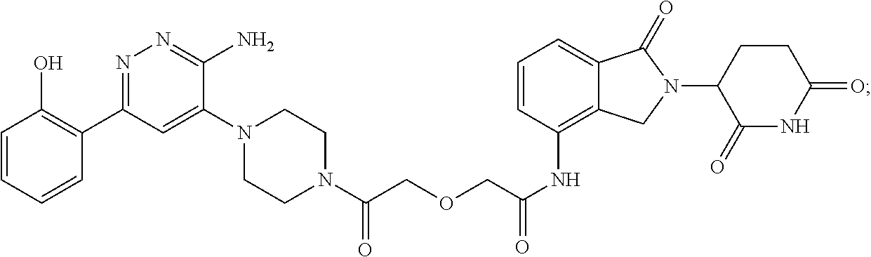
C(C(NC1=C2C(=CC=C1)C(=O)N(C1C(=O)NC(=O)CC1)C2)=O)OCC(N1CCN(C2=CC(C3=C(O)C=CC=C3)=NN=C2N)CC1)=O
